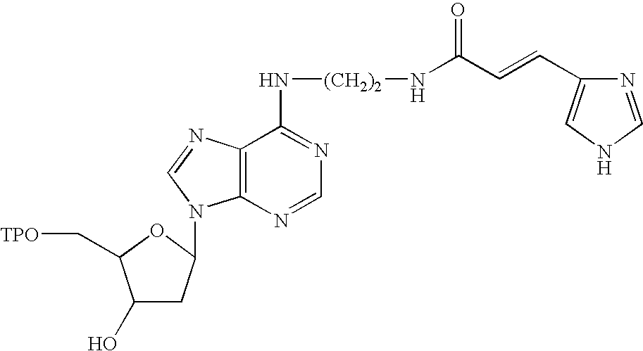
C(C=CC1=CNC=N1)(=O)N[(CH2)2]NC1=NC=NC2=C1N=CN2C1CC(O)C(C[TPO])O1
